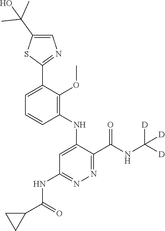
C1=C(C2=NC=C(C(C)(C)O)S2)C(OC)=C(NC2=CC(NC(C3CC3)=O)=NN=C2C(NC([D])([D])[D])=O)C=C1
